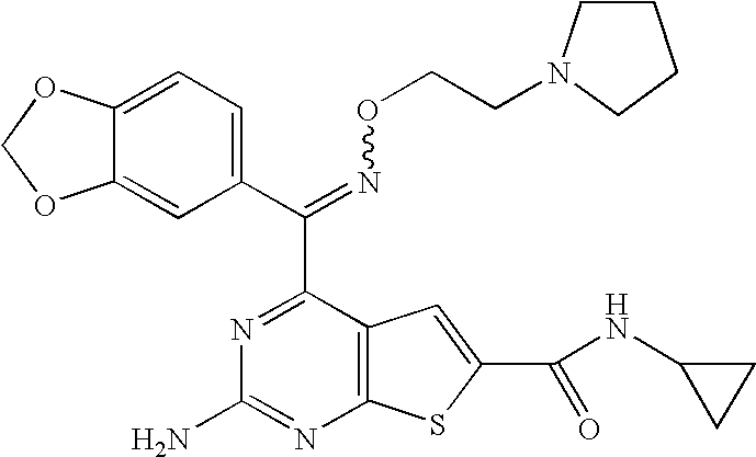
C(=NOCCN1CCCC1)(C1=NC(N)=NC2=C1C=C(C(NC1CC1)=O)S2)C1=CC=C2C(=C1)OCO2
